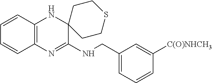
C1=CC2=C(C=C1)N=C(NCC1=CC=CC([C(O)NHCH3])=C1)C1(N2)CCSCC1
